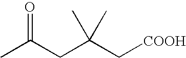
CC(CC(C[COOH])(C)C)=O
